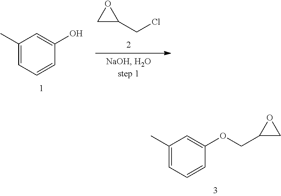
C1(C)=CC=CC(OCC2CO2)=C1.C1(C)=CC=CC(O)=C1.C1C(CCl)O1
